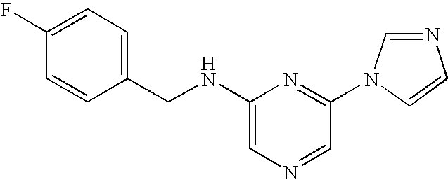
C1=CC(CNC2=CN=CC(N3C=CN=C3)=N2)=CC=C1F
